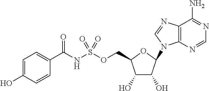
C12=C(N=CN=C1N)N(C1C(O)C(O)C(COS(NC(C3=CC=C(O)C=C3)=O)(=O)=O)O1)C=N2
